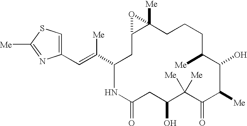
C1=C(C=C([Me])C2CC3C([Me])(CCCC([Me])C(O)C([Me])C(=O)C([Me])([Me])C(O)CC(=O)N2)O3)N=C([Me])S1
